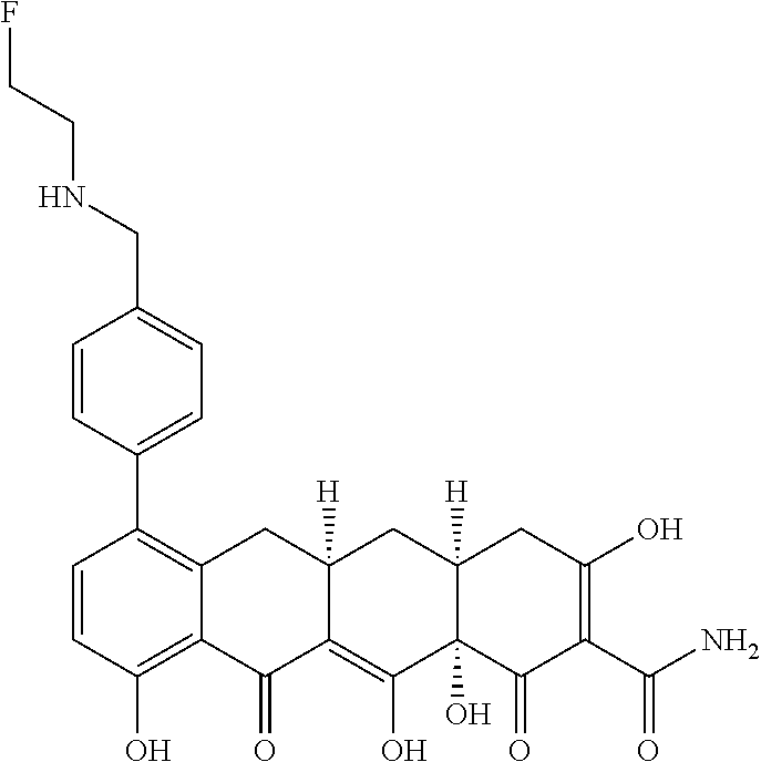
C1=CC(O)=C2C(=C1C1=CC=C(CNCCF)C=C1)CC1([H])C(=C(O)C3(O)C([H])(C1)CC(O)=C(C(N)=O)C3=O)C2=O
